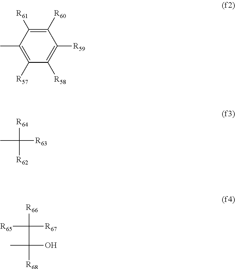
[R61]C1=C([R60])C([R59])=C([R58])C([R57])=C1C.[R64]C([R63])([R62])C.[R66]C([R65])([R67])C(O)([R68])C
